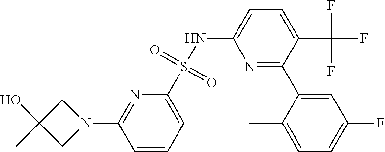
C1=CC=C(S(NC2=CC=C(C(F)(F)F)C(C3=CC(F)=CC=C3C)=N2)(=O)=O)N=C1N1CC(O)(C)C1
